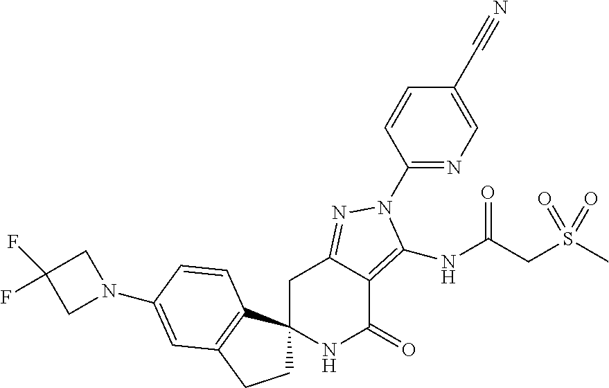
N1(C2=CC3=C(C4(CC3)NC(=O)C3=C(NC(=O)CS(C)(=O)=O)N(C5=NC=C(C#N)C=C5)N=C3C4)C=C2)CC(F)(F)C1
